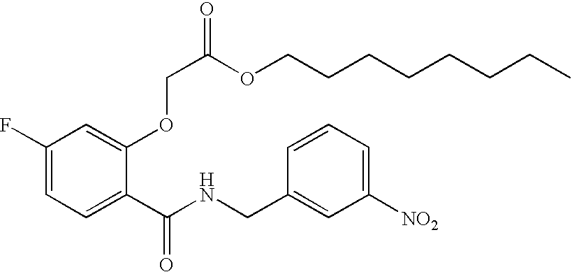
C1(F)=CC=C(C(NCC2=CC([NO2])=CC=C2)=O)C(OCC(OCCCCCCCC)=O)=C1
